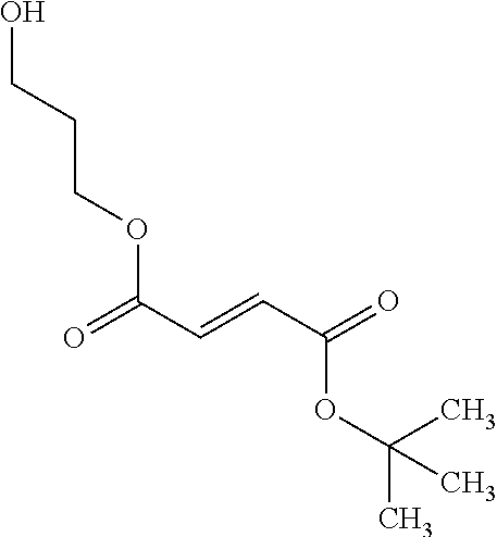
OCCCOC(=O)C=CC(OC(C)(C)C)=O
